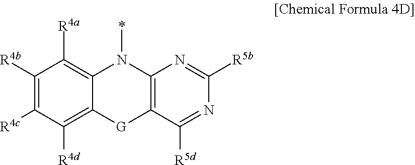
C1([R4b])=C([R4c])C([R4d])=C2C(=C1[R4a])N(*)C1=C([G]2)C([R5d])=NC([R5b])=N1
